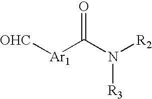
[OHC][Ar1]C(N([R3])[R2])=O
